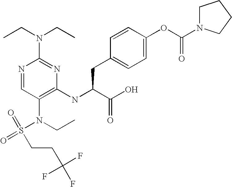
N1=CC(N(CC)S(=O)(=O)CCC(F)(F)F)=C(NC(C(O)=O)CC2=CC=C(OC(N3CCCC3)=O)C=C2)N=C1N(CC)CC
